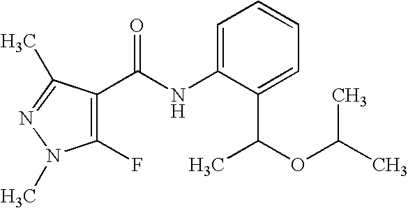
C1(F)=C(C(NC2=CC=CC=C2C(OC(C)C)C)=O)C(C)=NN1C
